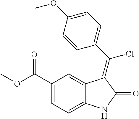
C1(C(OC)=O)=CC=C2C(=C1)C(=C(C1=CC=C(OC)C=C1)Cl)C(=O)N2
